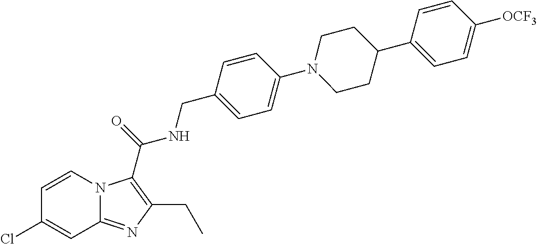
C1=CN2C(=NC(CC)=C2C(=O)NCC2=CC=C(N3CCC(C4=CC=C([OCF3])C=C4)CC3)C=C2)C=C1Cl
